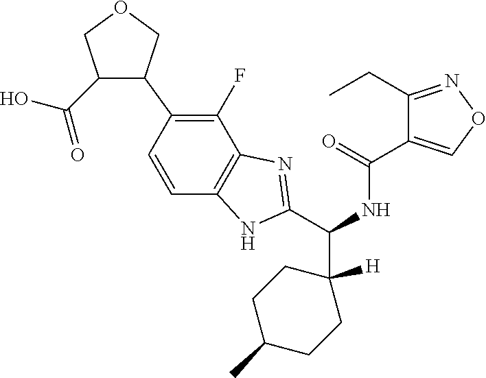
C1(C(O)=O)C(C2=C(F)C3=C(C=C2)NC(C(NC(=O)C2=CON=C2CC)C2([H])CCC(C)CC2)=N3)COC1
